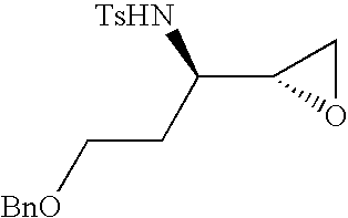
C(CC(C1OC1)[TsHN])[BnO]
